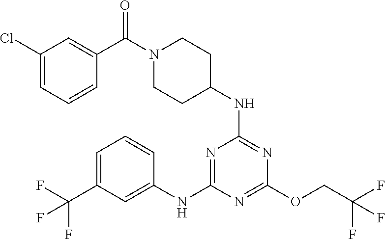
N1=C(NC2CCN(C(=O)C3=CC(Cl)=CC=C3)CC2)N=C(NC2=CC(C(F)(F)F)=CC=C2)N=C1OCC(F)(F)F
